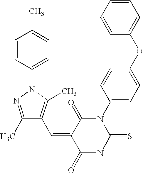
C1=CC=CC(OC2=CC=C(N3C(=O)C(=CC4=C(C)N(C5=CC=C(C)C=C5)N=C4C)C(=O)NC3=S)C=C2)=C1
